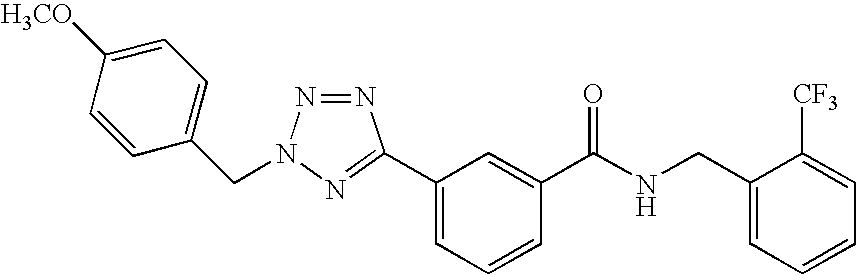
C1=CC([H3CO])=CC=C1CN1N=NC(C2=CC=CC(C(NCC3=CC=CC=C3[CF3])=O)=C2)=N1
